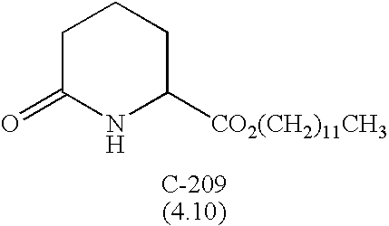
C1C(=O)NC([CO2(CH2)11CH3])CC1
